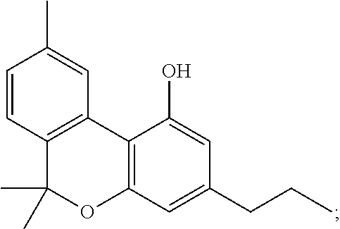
C12=C(C=C(CCC)C=C1O)OC(C)(C)C1=C2C=C(C)C=C1
